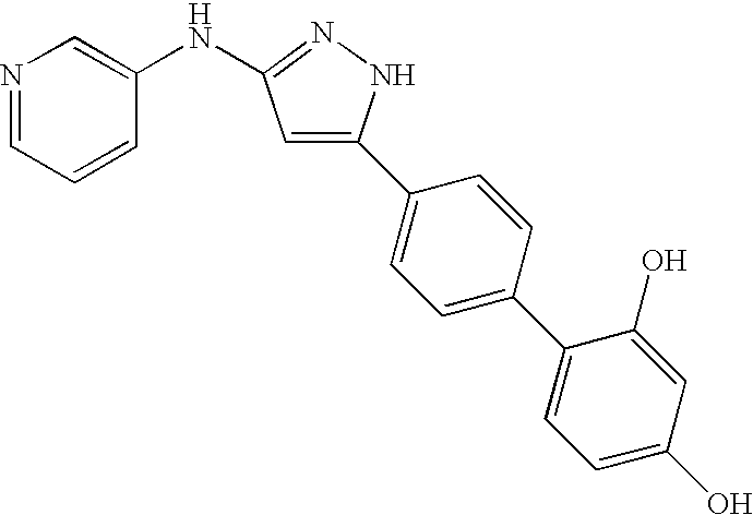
N1=CC=CC(NC2=NNC(C3=CC=C(C4=CC=C(O)C=C4O)C=C3)=C2)=C1
